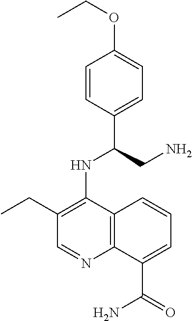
C1=CC(C(CN)NC2=C(CC)C=NC3=C2C=CC=C3C(=O)N)=CC=C1OCC
